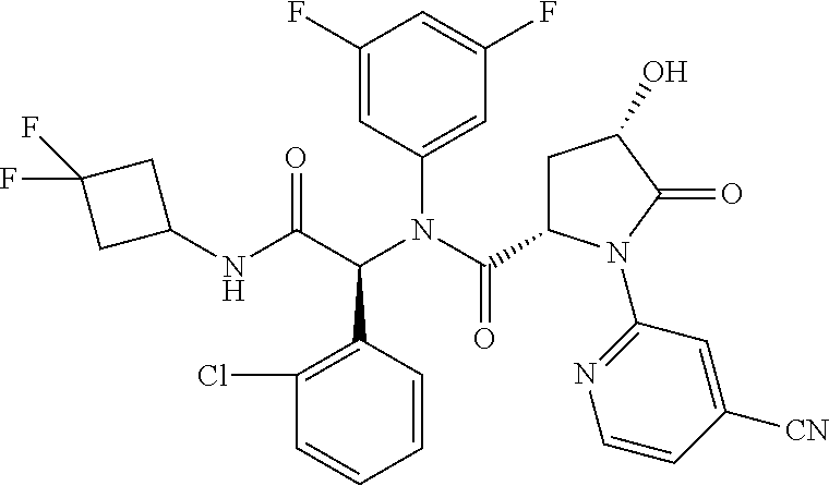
C1=CC(C(C(NC2CC(F)(F)C2)=O)N(C(C2CC(O)C(=O)N2C2=NC=CC([CN])=C2)=O)C2=CC(F)=CC(F)=C2)=C(Cl)C=C1
